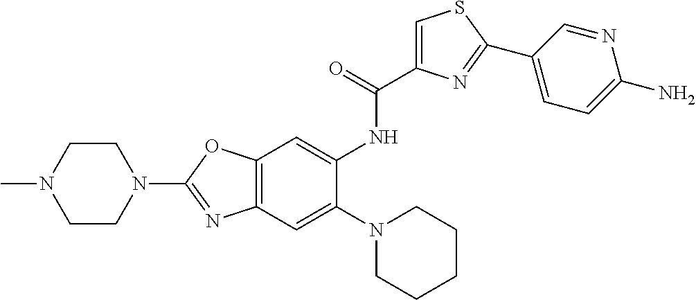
C12=C(OC(N3CCN(C)CC3)=N1)C=C(NC(=O)C1=CSC(C3=CC=C(N)N=C3)=N1)C(N1CCCCC1)=C2
